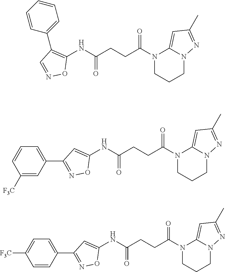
N1(C(CCC(NC2=CC(C3=CC=C([F3C])C=C3)=NO2)=O)=O)CCCN2C1=CC(C)=N2.N1(C(CCC(NC2=CC(C3=CC=CC([F3C])=C3)=NO2)=O)=O)CCCN2C1=CC(C)=N2.N1(C(CCC(NC2=C(C3=CC=CC=C3)C=NO2)=O)=O)CCCN2C1=CC(C)=N2
